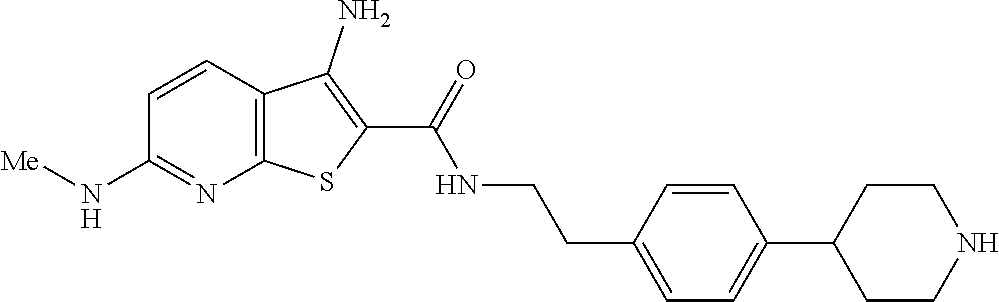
C1=CC2=C(N=C1N[Me])SC(C(=O)NCCC1=CC=C(C3CCNCC3)C=C1)=C2N
